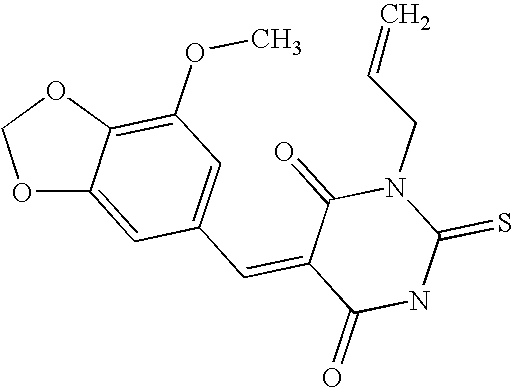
O1C2=CC(C=C3C(=O)NC(=S)N(CC=C)C3=O)=CC(OC)=C2OC1
